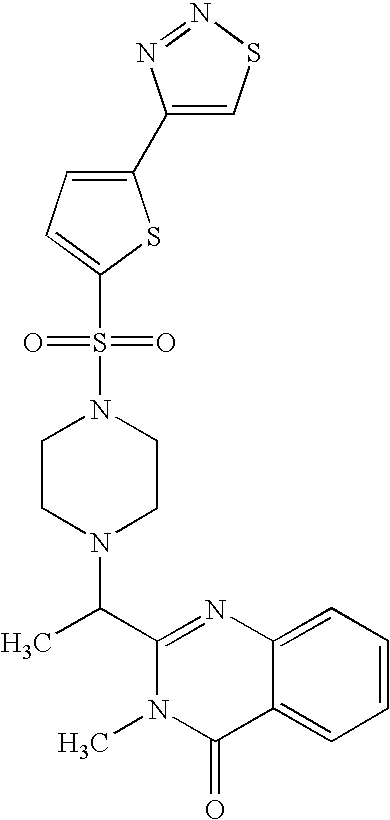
C1(C(N2CCN(S(=O)(=O)C3=CC=C(C4=CSN=N4)S3)CC2)C)=NC2=CC=CC=C2C(=O)N1C
